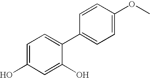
C1=C(O)C=C(O)C(C2=CC=C(OC)C=C2)=C1
